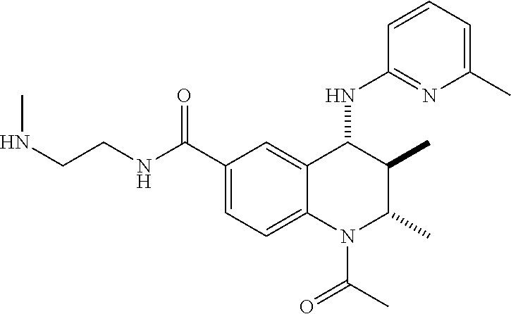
C1(C(NCCNC)=O)=CC=C2C(=C1)C(NC1=NC(C)=CC=C1)C(C)C(C)N2C(C)=O
